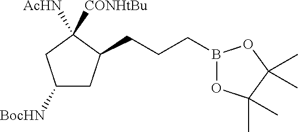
C1([BocHN])CC(CCCB2OC(C)(C)C(C)(C)O2)C([AcHN])([CONHtBu])C1
